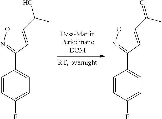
C1=CC(F)=CC=C1C1=NOC(C(C)=O)=C1.C1=CC(F)=CC=C1C1=NOC(C(C)O)=C1
